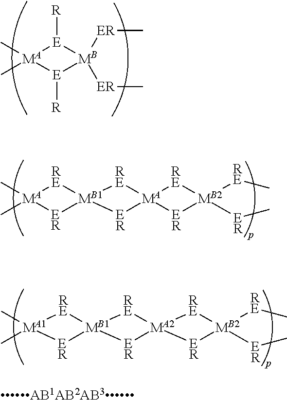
C[MA]1(C)[E]([R])[MB]([ER]C)([ER]C)[E]1[R].C[MA]1(C)[RE][MB1]2([ER]1)[RE][MA]1([RE][MB2]([RE]C)([ER]C)[ER]1)[ER]2.C[MA1]1(C)[RE][MB1]2([ER]1)[RE][MA2]1([RE][MB2]([RE]C)([ER]C)[ER]1)[ER]2
